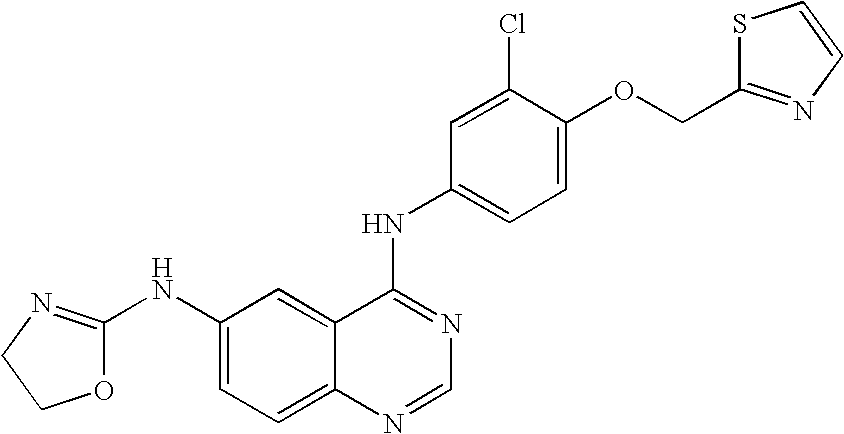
C1N=C(NC2=CC=C3C(=C2)C(NC2=CC=C(OCC4=NC=CS4)C(Cl)=C2)=NC=N3)OC1
